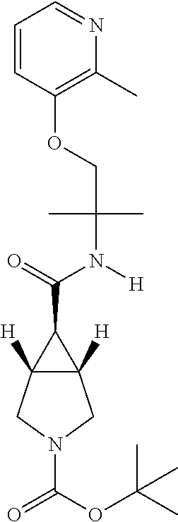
C12([H])C([H])(CN(C(=O)OC(C)(C)C)C1)C2C(=O)N([H])C(C)(C)COC1=C(C)N=CC=C1
